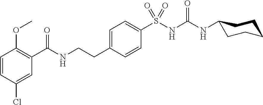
C1=CC(Cl)=CC(C(=O)NCCC2=CC=C(S(NC(NC3CCCCC3)=O)(=O)=O)C=C2)=C1OC
